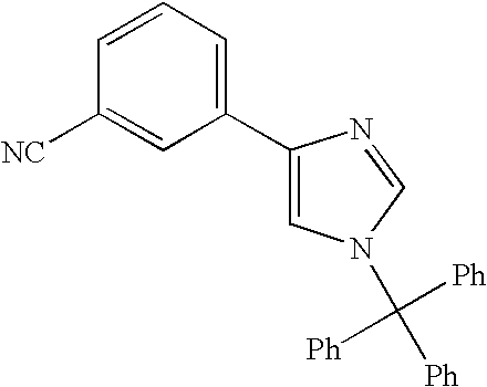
[NC]C1=CC(C2=CN(C([Ph])([Ph])[Ph])C=N2)=CC=C1
